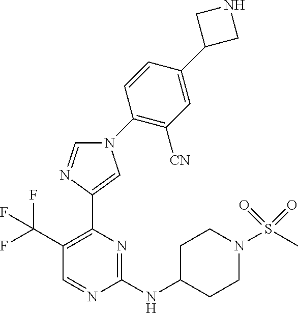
C1(NC2CCN(S(C)(=O)=O)CC2)=NC(C2=CN(C3=C([CN])C=C(C4CNC4)C=C3)C=N2)=C(C(F)(F)F)C=N1
